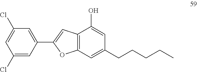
C12=C(C=C(CCCCC)C=C1O)OC(C1=CC(Cl)=CC(Cl)=C1)=C2
